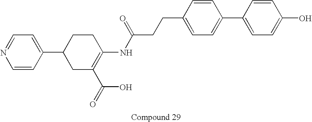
C1(C2CC(C(=O)O)=C(NC(CCC3=CC=C(C4=CC=C(O)C=C4)C=C3)=O)CC2)=CC=NC=C1
